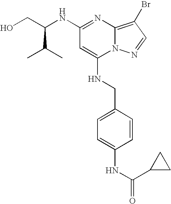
N(C1=NC2=C(Br)C=NN2C(NCC2=CC=C(NC(=O)C3CC3)C=C2)=C1)C(CO)C(C)C
